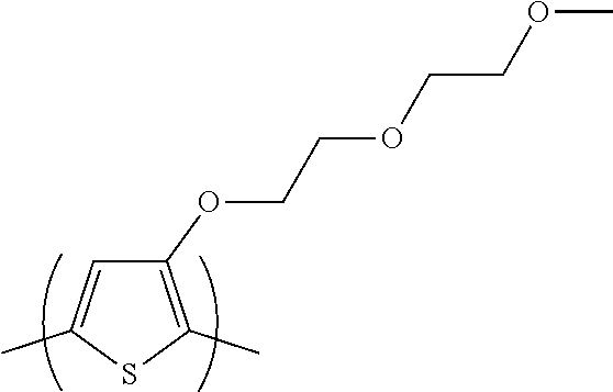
C1(OCCOCCOC)=C(C)SC(C)=C1
